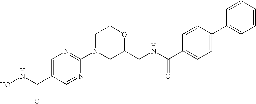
C1=C(C(NO)=O)C=NC(N2CC(CNC(C3=CC=C(C4=CC=CC=C4)C=C3)=O)OCC2)=N1
